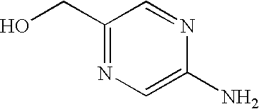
C1(CO)=NC=C(N)N=C1
